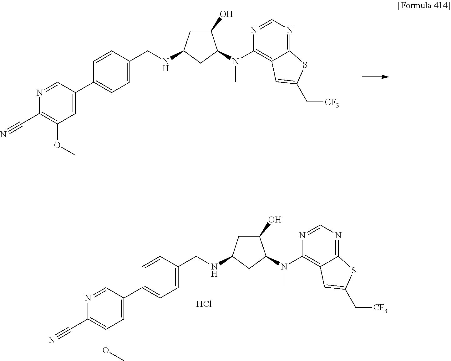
N(C1=C2C(=NC=N1)SC(C[CF3])=C2)(C1C(O)CC(NCC2=CC=C(C3=CC(OC)=C(C#N)N=C3)C=C2)C1)C.N(C1=C2C(=NC=N1)SC(C[CF3])=C2)(C1C(O)CC(NCC2=CC=C(C3=CC(OC)=C(C#N)N=C3)C=C2)C1)C.Cl
